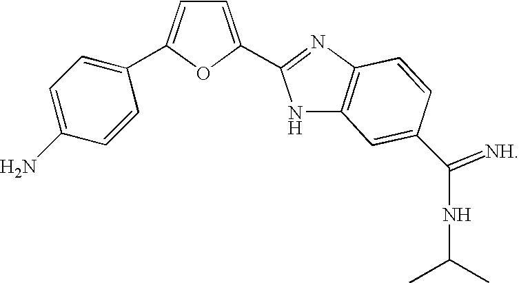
C1=C(N)C=CC(C2=CC=C(C3=NC4=C(N3)C=C(C(NC(C)C)=[NH])C=C4)O2)=C1
